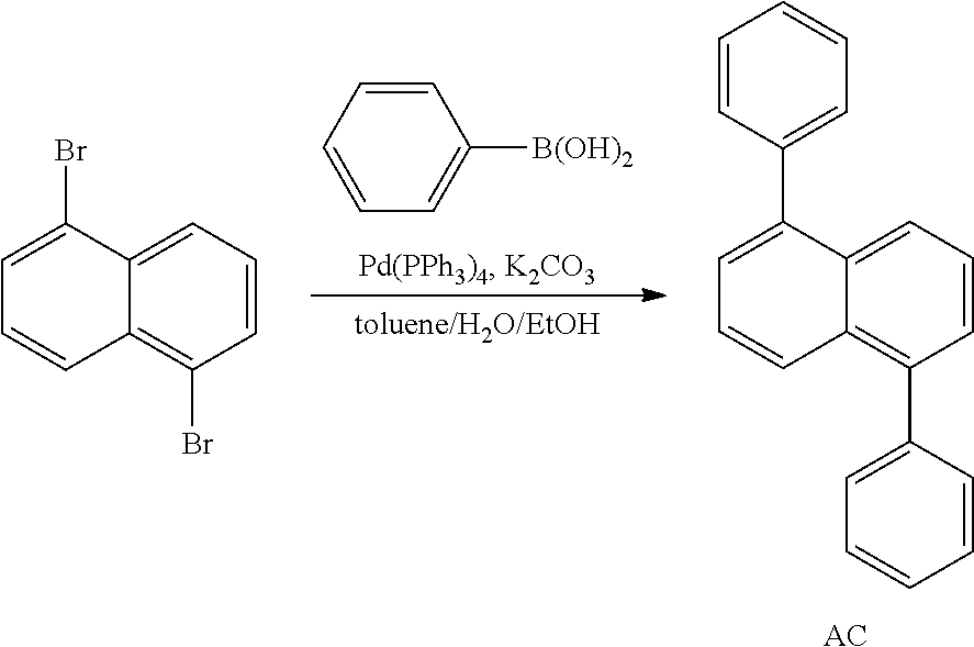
[AC].C1=CC(C2=CC=CC=C2)=C2C(=C1)C(C1=CC=CC=C1)=CC=C2.C1=CC=CC([B(OH)2])=C1.C1=CC=C2C(=C1Br)C=CC=C2Br
